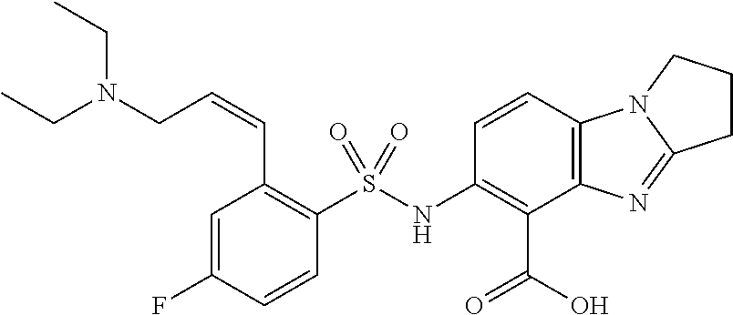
C1=C(F)C=CC(S(NC2=C(C(O)=O)C3=C(C=C2)N2C(=N3)CCC2)(=O)=O)=C1C=CCN(CC)CC
